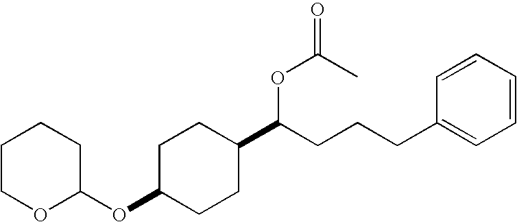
C1COC(OC2CCC(C(CCCC3=CC=CC=C3)OC(C)=O)CC2)CC1
